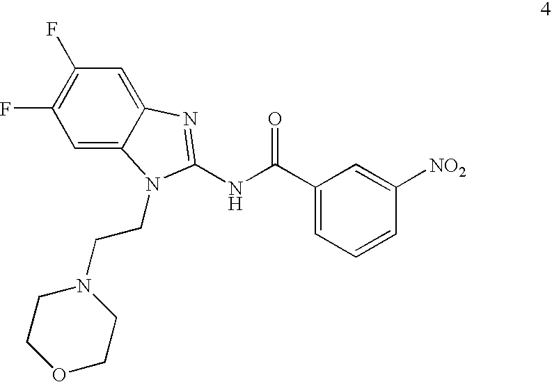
C1=C2C(=CC(F)=C1F)N=C(NC(C1=CC=CC([NO2])=C1)=O)N2CCN1CCOCC1
